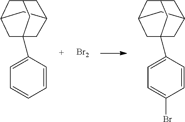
C1=CC(C23CC4CC(C2)CC(C4)C3)=CC=C1.[Br2].C1=CC(C23CC4CC(C2)CC(C4)C3)=CC=C1Br
